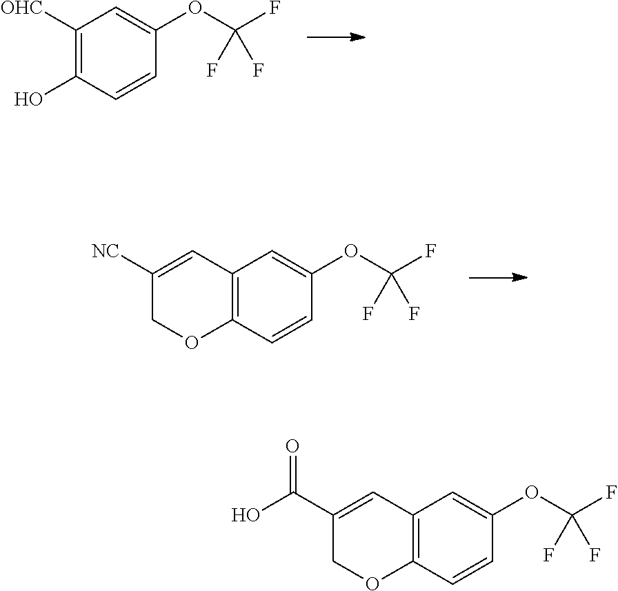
C1([OHC])=C(O)C=CC(OC(F)(F)F)=C1.C1([NC])=CC2=C(OC1)C=CC(OC(F)(F)F)=C2.C1(C(O)=O)=CC2=C(OC1)C=CC(OC(F)(F)F)=C2
